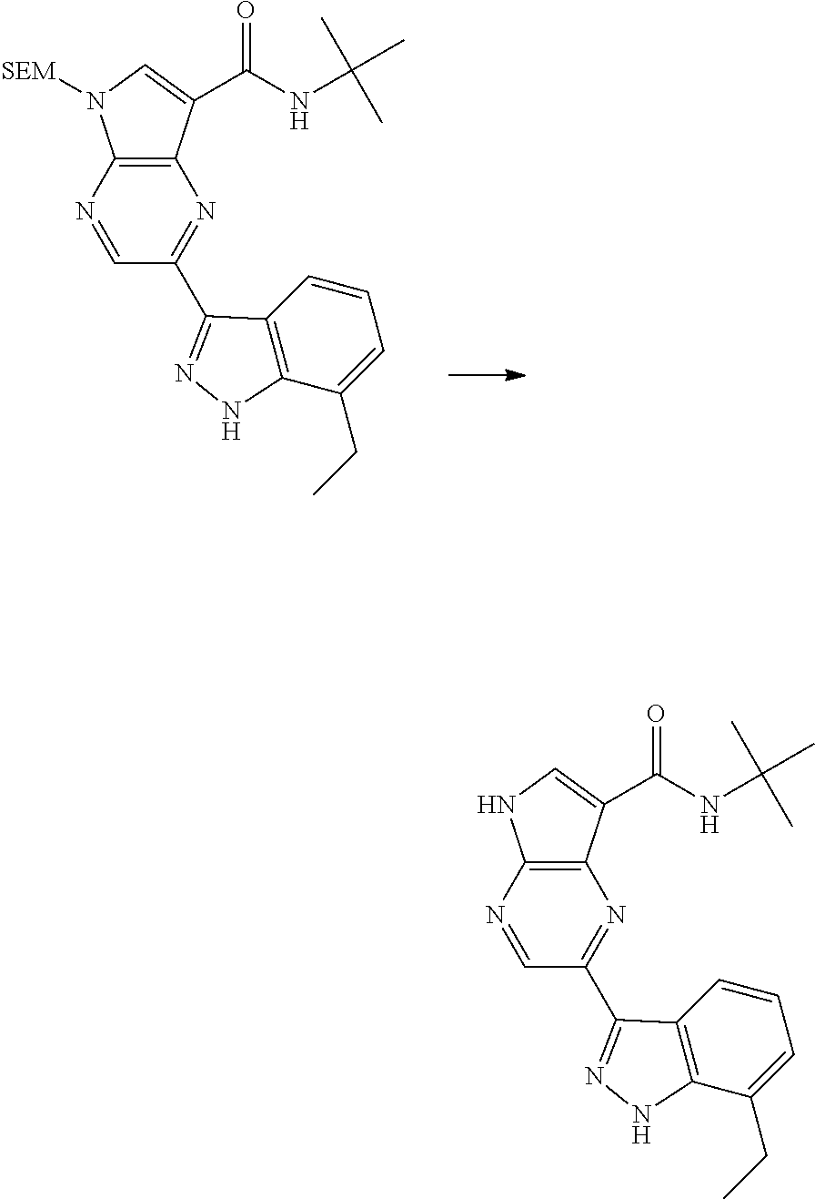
C12=C(N=C(C3=NNC4=C3C=CC=C4CC)C=N1)C(C(NC(C)(C)C)=O)=CN2[SEM].C12=C(N=C(C3=NNC4=C3C=CC=C4CC)C=N1)C(C(NC(C)(C)C)=O)=CN2
